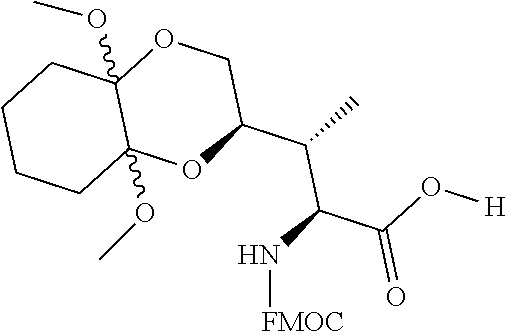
C1(C(C)C(N[FMOC])C(O[H])=O)COC2(OC)C(OC)(O1)CCCC2
